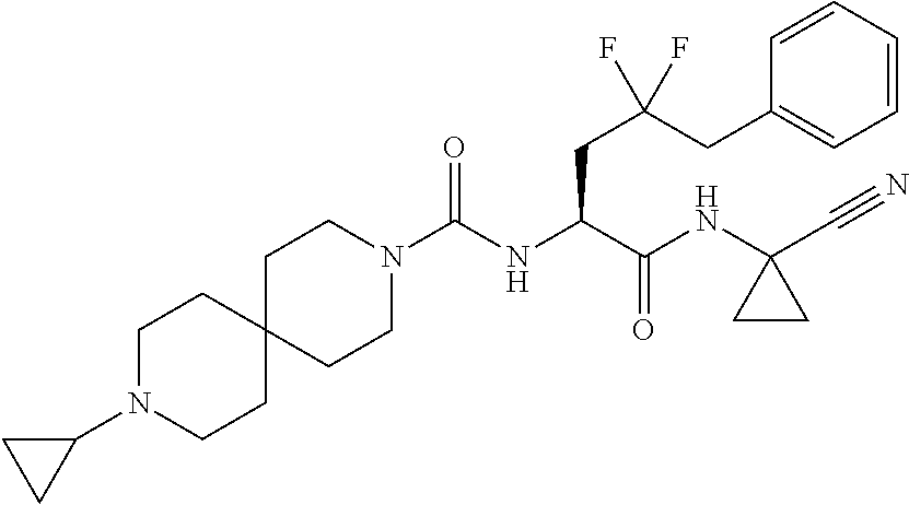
C(NC(C(NC1(C#N)CC1)=O)CC(F)(CC1=CC=CC=C1)F)(N1CCC2(CC1)CCN(C1CC1)CC2)=O
